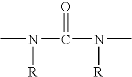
CN([R])C(N([R])C)=O
